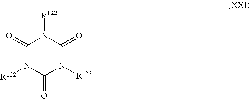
C1(=O)N([R122])C(=O)N([R122])C(=O)N1[R122]
